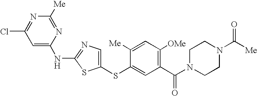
ClC1=NC([Me])=NC(NC2=NC=C(SC3=CC(C(N4CCN(C([Me])=O)CC4)=O)=C([OMe])C=C3[Me])S2)=C1
